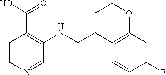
C1C(CNC2=C(C(O)=O)C=CN=C2)C2=C(OC1)C=C(F)C=C2
